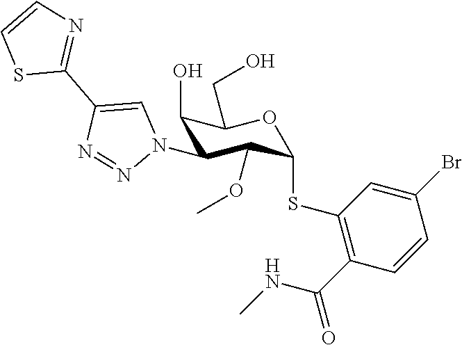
C1(O)C(N2C=C(C3=NC=CS3)N=N2)C(OC)C(SC2=C(C(NC)=O)C=CC(Br)=C2)OC1CO
